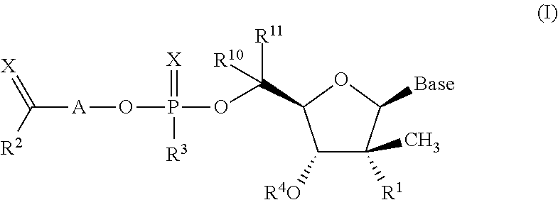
C([A]OP(OC([R11])([R10])C1C([R4O])C([R1])(C)C([Base])O1)(=[X])[R3])([R2])=[X]
